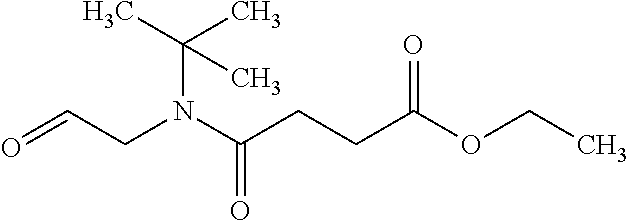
C(CN(C(CCC(OCC)=O)=O)C(C)(C)C)=O
